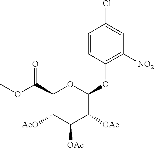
C1=CC(OC2OC(C(OC)=O)C([AcO])C([OAc])C2[OAc])=C([NO2])C=C1Cl
